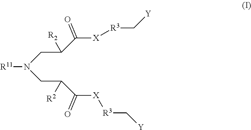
[R11]N(CC(C([X][R3]C[Y])=O)[R2])CC(C([X][R3]C[Y])=O)[R2]
